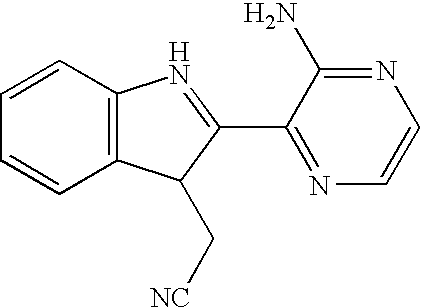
C1=CC2=C(C=C1)C(C[NC])C(C1=NC=CN=C1N)=N2
